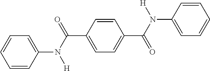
C1=CC=C(N(C(C2=CC=C(C(N(C3=CC=CC=C3)[H])=O)C=C2)=O)[H])C=C1
